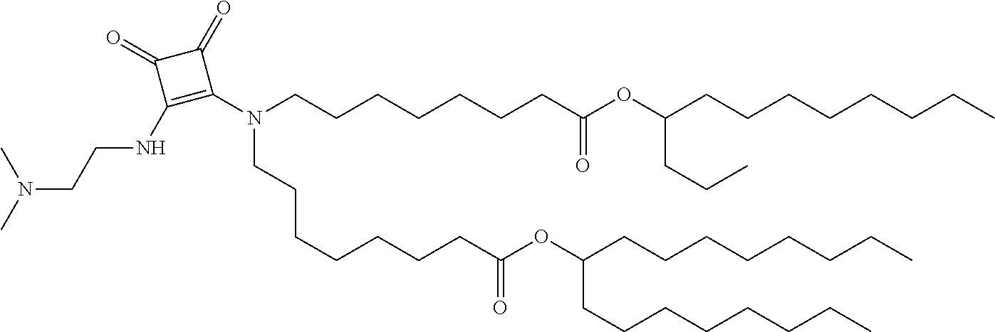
C(CCC)(OC(CCCCCCCN(CCCCCCCC(OC(CCCCCCCC)CCCCCCCC)=O)C1=C(NCCN(C)C)C(=O)C1=O)=O)CCCCCCCC
